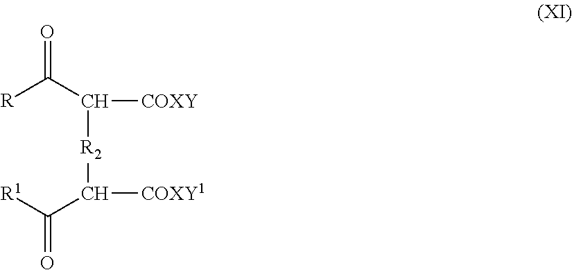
[R]C(C([R2]C(C(=O)[R1])[COXY1])[COXY])=O
